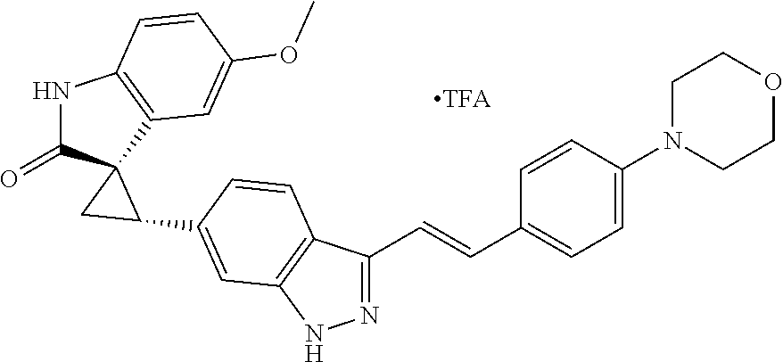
N1C(=O)C2(C3=C1C=CC(OC)=C3)C(C1=CC3=C(C(C=CC4=CC=C(N5CCOCC5)C=C4)=NN3)C=C1)C2
